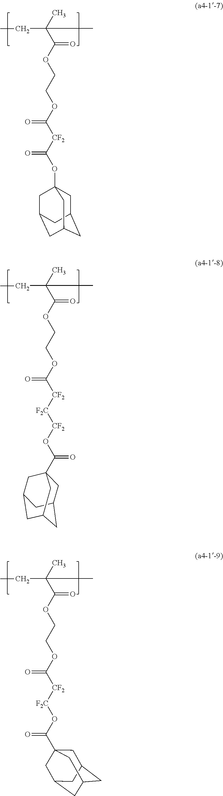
CC(C(OCCOC([CF2]C(OC12CC3CC(CC(C1)C3)C2)=O)=O)=O)(C)CC.CC(C(OCCOC([CF2][F2C][CF2]OC(=O)C12CC3CC(CC(C1)C3)C2)=O)=O)(C)CC.CC(C(OCCOC([CF2][F2C]OC(=O)C12CC3CC(CC(C1)C3)C2)=O)=O)(C)CC
